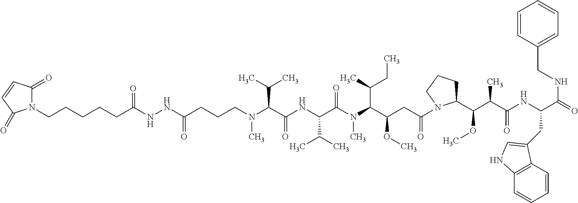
N1(CCCCCC(=O)NNC(CCCN(C(C(NC(C(N(C(C(CC(=O)N2CCCC2C(C(C(NC(C(=O)NCC2=CC=CC=C2)CC2=CNC3=C2C=CC=C3)=O)C)OC)OC)C(C)CC)C)=O)C(C)C)=O)C(C)C)C)=O)C(=O)C=CC1=O
